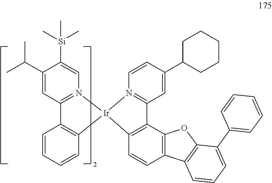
C1(C(C)C)=CC2=N(C=C1[Si](C)(C)C)[Ir]1(C3=C2C=CC=C3)N2=C(C=C(C3CCCCC3)C=C2)C2=C1C=CC1=C2OC2=C1C=CC=C2C1=CC=CC=C1
